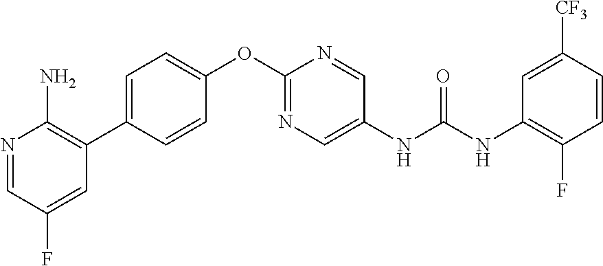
C1=C(C2=C(N)N=CC(F)=C2)C=CC(OC2=NC=C(NC(NC3=C(F)C=CC([CF3])=C3)=O)C=N2)=C1
